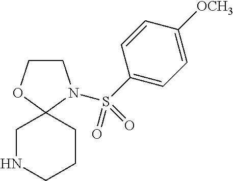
C1COC2(N1S(=O)(=O)C1=CC=C([OCH3])C=C1)CNCCC2
